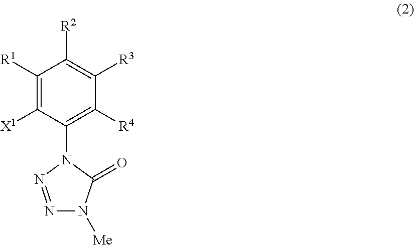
C1([R4])=C(N2N=NN([Me])C2=O)C([X1])=C([R1])C([R2])=C1[R3]
